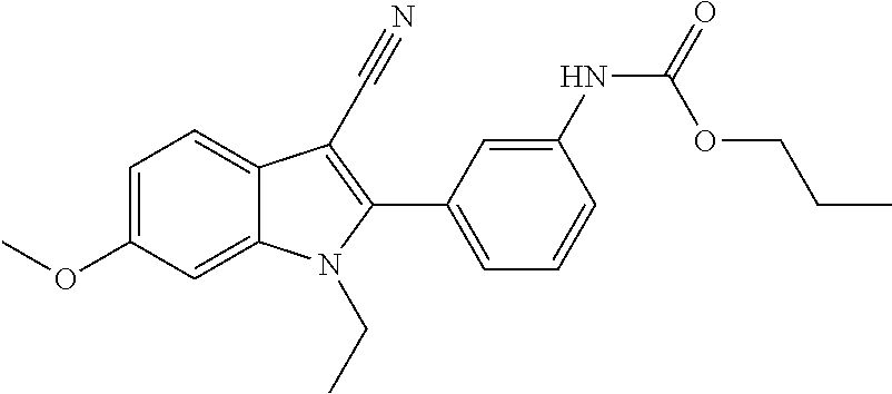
C1=C(OC)C=C2C(=C1)C(C#N)=C(C1=CC=CC(NC(OCCC)=O)=C1)N2CC
